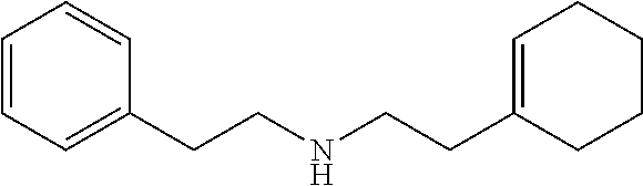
C1=CC=C(CCNCCC2=CCCCC2)C=C1
